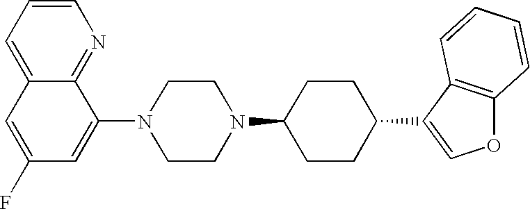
C1=C2C(=NC=C1)C(N1CCN(C3CCC(C4=COC5=C4C=CC=C5)CC3)CC1)=CC(F)=C2
